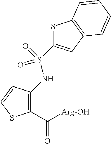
C1(C([Arg-OH])=O)=C(NS(=O)(=O)C2=CC3=C(S2)C=CC=C3)C=CS1
